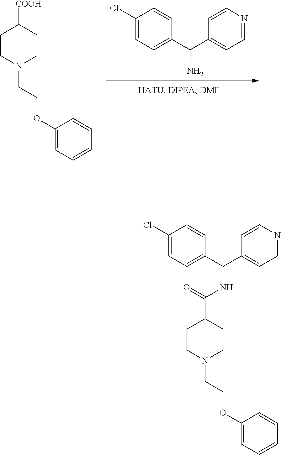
C1(Cl)=CC=C(C(C2=CC=NC=C2)N)C=C1.C1=C(OCCN2CCC([COOH])CC2)C=CC=C1.C1=C(OCCN2CCC(C(=O)NC(C3=CC=C(Cl)C=C3)C3=CC=NC=C3)CC2)C=CC=C1
